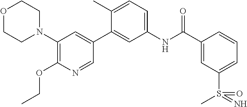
O1CCN(C2=C(OCC)N=CC(C3=CC(NC(C4=CC(S(C)(=N)=O)=CC=C4)=O)=CC=C3C)=C2)CC1
